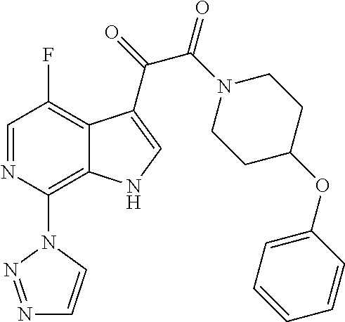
C1=NC(N2C=CN=N2)=C2C(=C1F)C(C(C(=O)N1CCC(OC3=CC=CC=C3)CC1)=O)=CN2
